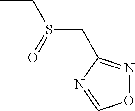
O1N=C(CS(CC)=O)N=C1
